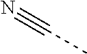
C(C)#N
